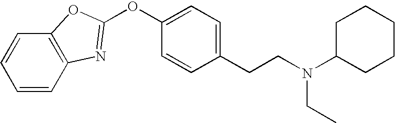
C1=CC2=C(C=C1)OC(OC1=CC=C(CCN(C3CCCCC3)CC)C=C1)=N2
